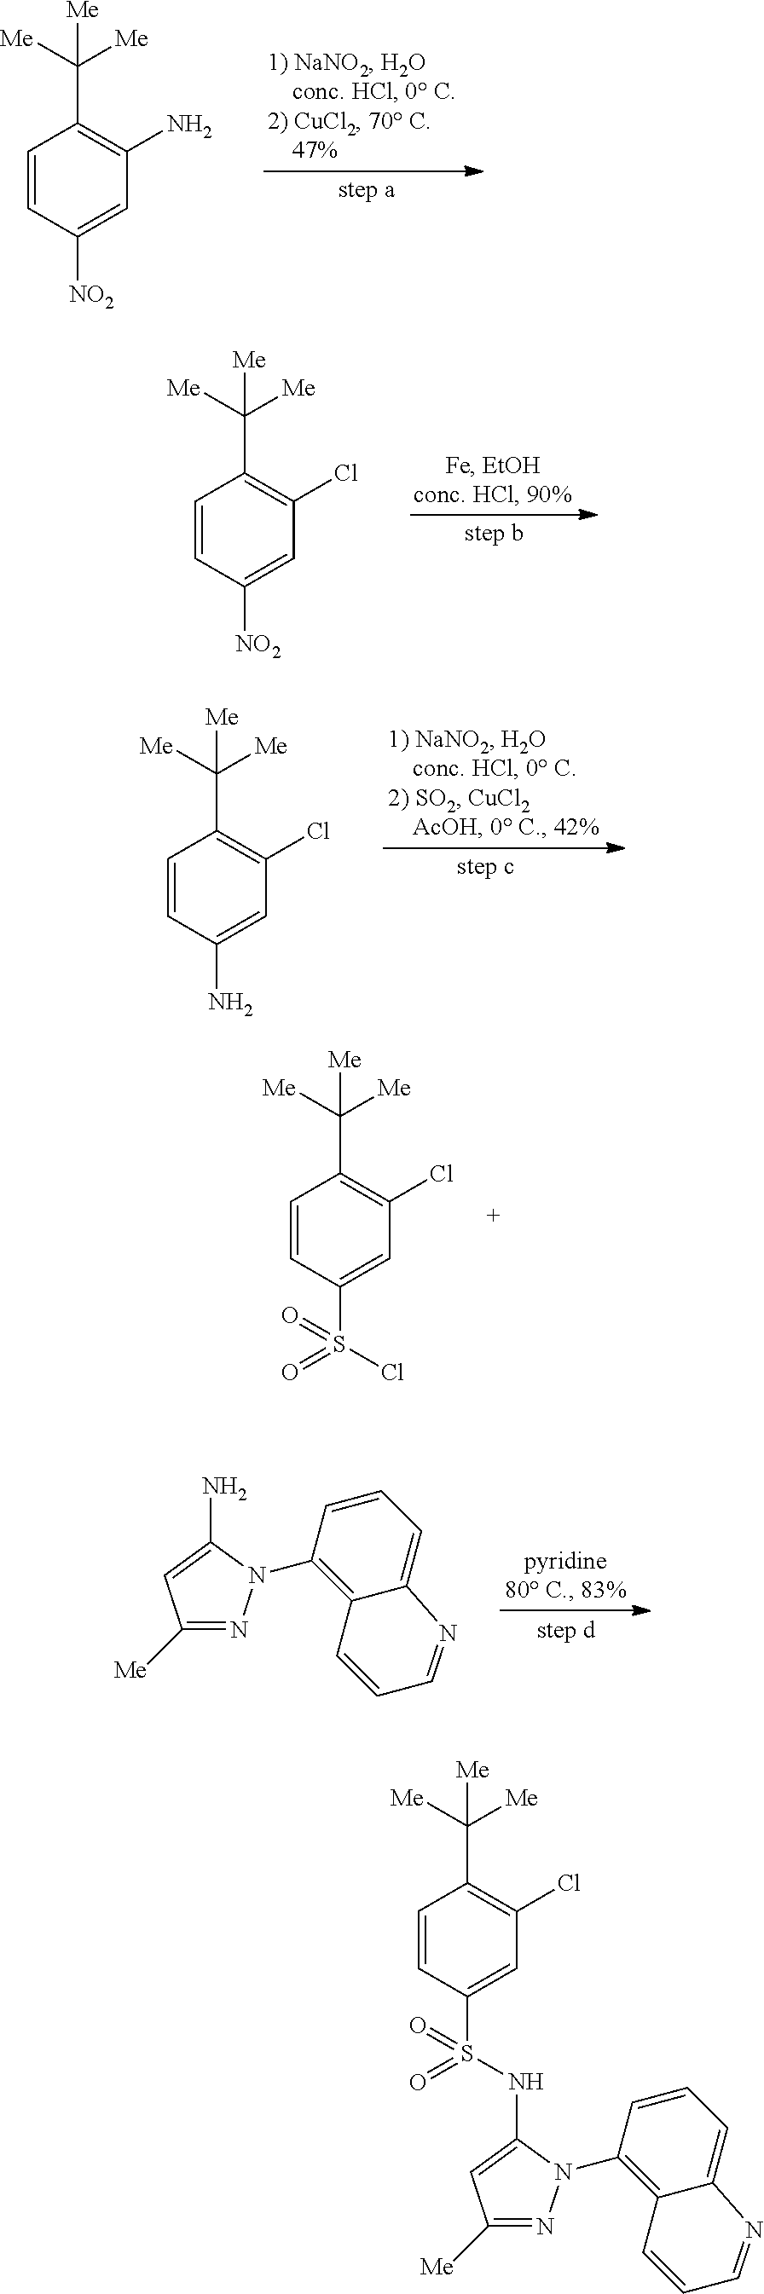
[NO2]C1=CC(N)=C(C([Me])([Me])[Me])C=C1.[NO2]C1=CC(Cl)=C(C([Me])([Me])[Me])C=C1.NC1=CC(Cl)=C(C([Me])([Me])[Me])C=C1.S(C1=CC(Cl)=C(C([Me])([Me])[Me])C=C1)(Cl)(=O)=O.C1([Me])=NN(C2=C3C(=CC=C2)N=CC=C3)C(N)=C1.C1([Me])=NN(C2=C3C(=CC=C2)N=CC=C3)C(NS(=O)(=O)C2=CC(Cl)=C(C([Me])([Me])[Me])C=C2)=C1
